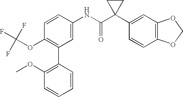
C1(NC(C2(C3=CC4=C(C=C3)OCO4)CC2)=O)=CC(C2=C(OC)C=CC=C2)=C(OC(F)(F)F)C=C1
